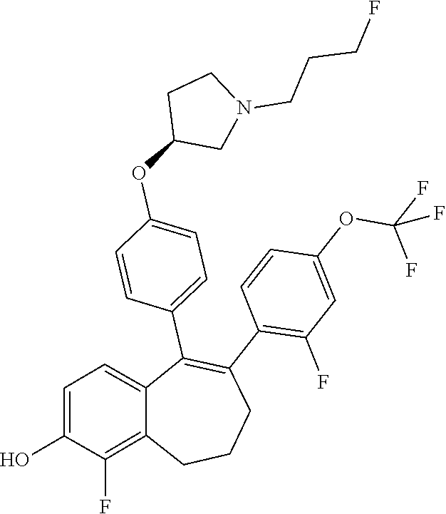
C1=C(O)C(F)=C2C(=C1)C(C1=CC=C(OC3CN(CCCF)CC3)C=C1)=C(C1=C(F)C=C(OC(F)(F)F)C=C1)CCC2
